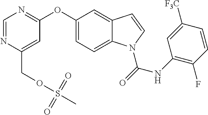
C(C1=CC(OC2=CC=C3C(=C2)C=CN3C(=O)NC2=C(F)C=CC([F3C])=C2)=NC=N1)OS(C)(=O)=O
